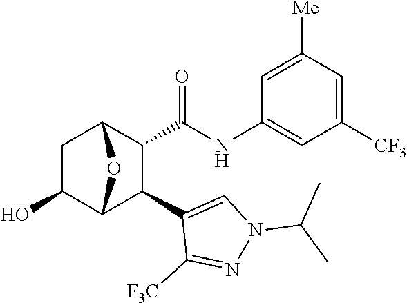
C1(O)C2C(C3=CN(C(C)C)N=C3[F3C])C(C(NC3=CC([CF3])=CC([Me])=C3)=O)C(C1)O2
